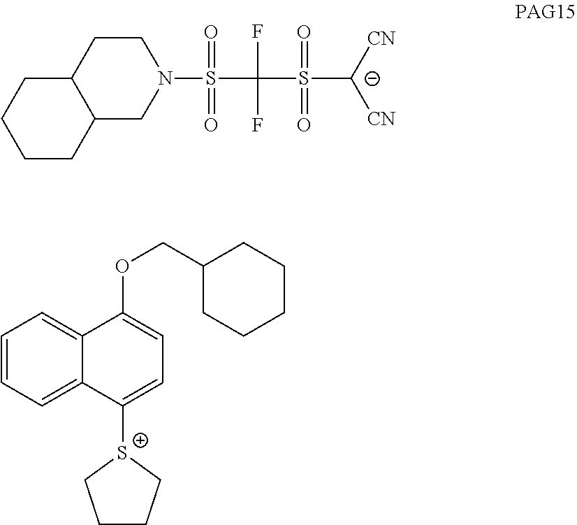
S([C-]([CN])[CN])(=O)(=O)C(S(N1CCC2C(C1)CCCC2)(=O)=O)(F)F.C1=CC=C2C(=C1)C(OCC1CCCCC1)=CC=C2[S+]1CCCC1
